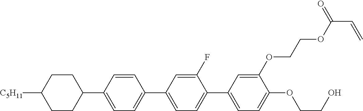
C1CC([C5H11])CCC1C1=CC=C(C2=CC=C(C3=CC=C(OCCO)C(OCCOC(C=C)=O)=C3)C(F)=C2)C=C1
